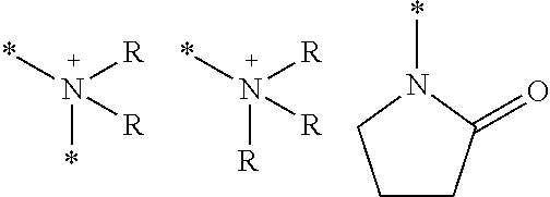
*N([R])(*)[R].*N([R])([R])[R].C1CC(=O)N(*)C1
